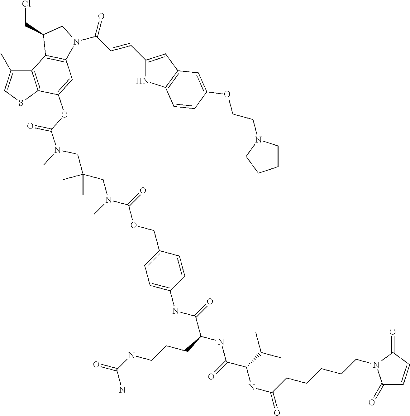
C12=C(SC=C1C)C(OC(N(C)CC(CN(C(=O)OCC1=CC=C(NC(=O)C(CCCNC(=O)N)NC(C(C(C)C)NC(=O)CCCCCN3C(=O)C=CC3=O)=O)C=C1)C)(C)C)=O)=CC1=C2C(CCl)CN1C(=O)C=CC1=CC2=C(N1)C=CC(OCCN1CCCC1)=C2
